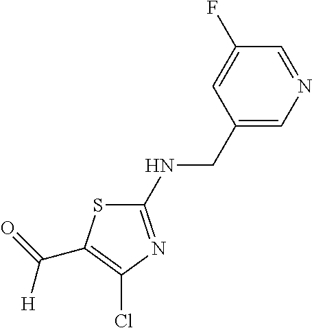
C1(NCC2=CN=CC(F)=C2)=NC(Cl)=C(C(=O)[H])S1
